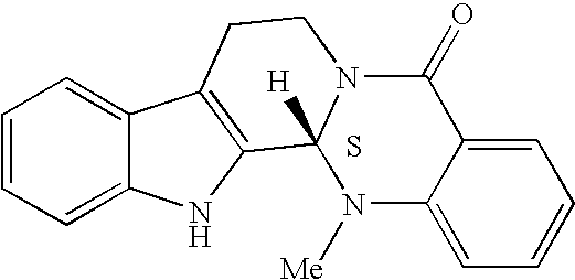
C1=CC=C2C(=C1)C1=C(N2)C2([H])N(CC1)C(=O)C1=CC=CC=C1N2[Me].S
